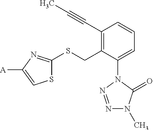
S1C(SCC2=C(C#CC)C=CC=C2N2N=NN(C)C2=O)=NC([A])=C1
